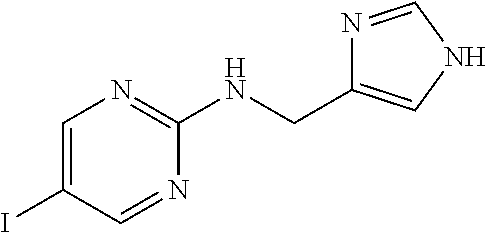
C1=C(I)C=NC(NCC2=CNC=N2)=N1
